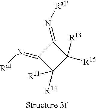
C1(=N[Ra1])C(=N[Ra1])C([R14])([R11])C1([R15])[R13]
